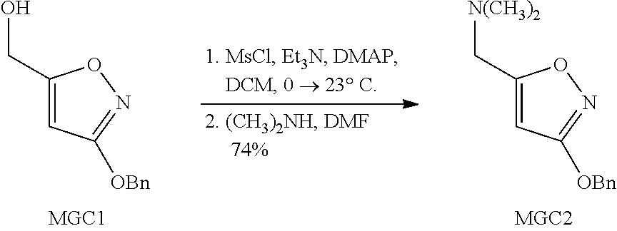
C1(CO)=CC([OBn])=NO1.C1(C[N(CH3)2])=CC([OBn])=NO1
